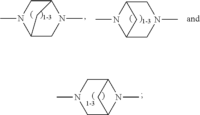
C12CN(C)CC(N1C)C2.C12CN(C)C(CN1C)C2.C1C2N(C)C(CN1C)C2
